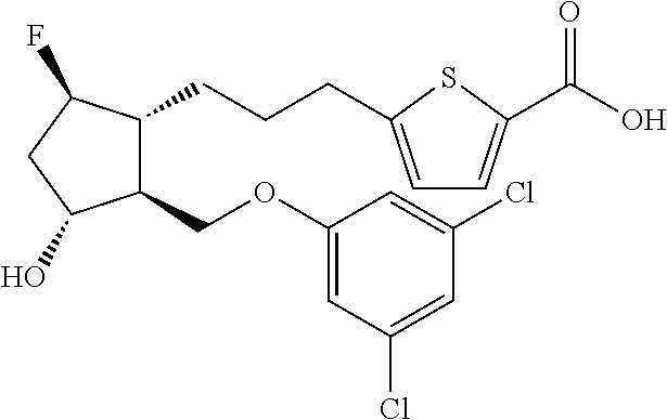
C1(COC2=CC(Cl)=CC(Cl)=C2)C(CCCC2=CC=C(C(O)=O)S2)C(F)CC1O
